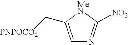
C1=C(C[PNPOCO2])[MeN]C([NO2])=N1
